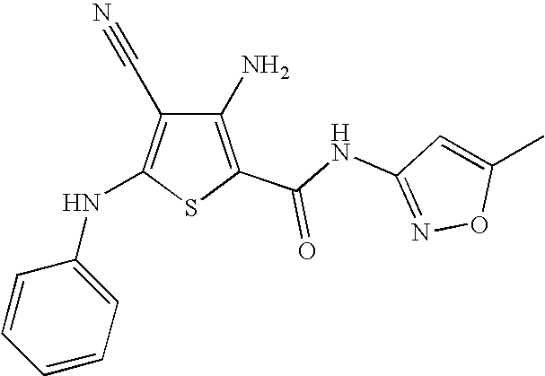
C1(N)=C(C(NC2=NOC(C)=C2)=O)SC(NC2=CC=CC=C2)=C1C#N
